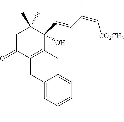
C1C(=O)C(CC2=CC(C)=CC=C2)=C(C)C(C=CC(=C[CO2CH3])C)(O)C1(C)C
